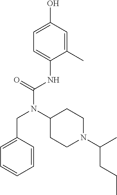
C1=C(O)C=C(C)C(NC(N(C2CCN(C(C)CCC)CC2)CC2=CC=CC=C2)=O)=C1
